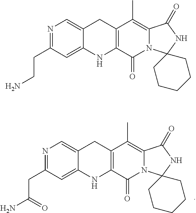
N1=C(CC(N)=O)C=C2C(=C1)CC1=C(N2)C(=O)N2C(=C1C)C(=O)NC21CCCCC1.N1=C(CCN)C=C2C(=C1)CC1=C(N2)C(=O)N2C(=C1C)C(=O)NC21CCCCC1
